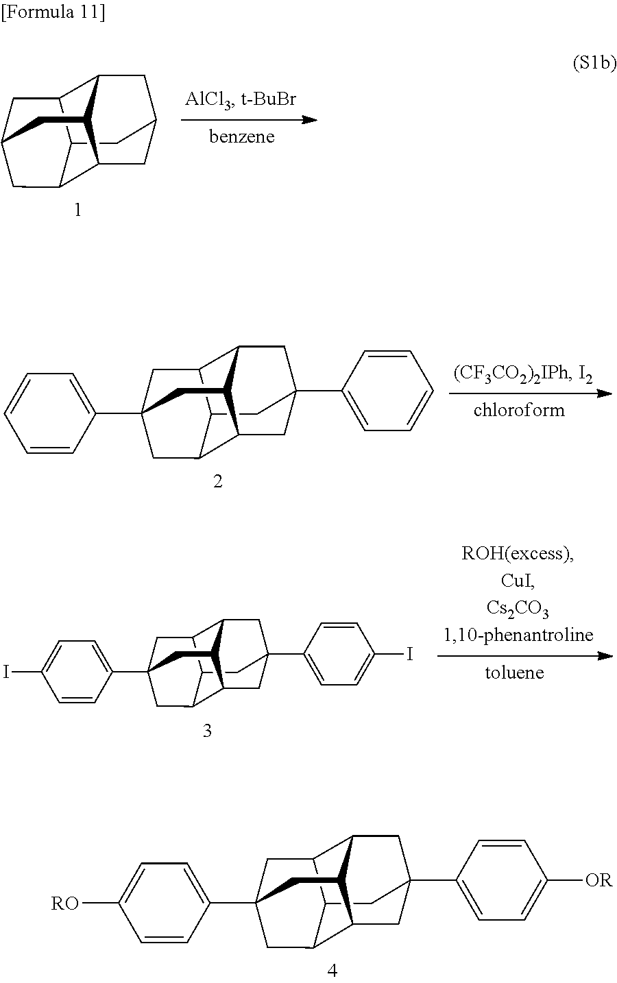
C12C3C4CC(C1)CC1C2CC(CC41)C3.C12C3C4CC(C5=CC=CC=C5)(C1)CC1C2CC(C2=CC=CC=C2)(CC41)C3.C12C3C4CC(C5=CC=C(I)C=C5)(C1)CC1C2CC(C2=CC=C(I)C=C2)(CC41)C3.C12C3C4CC(C5=CC=C([OR])C=C5)(C1)CC1C2CC(C2=CC=C([RO])C=C2)(CC41)C3
